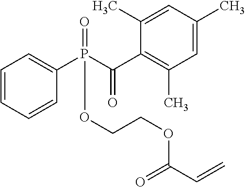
C1=C(C)C=C(C)C(C(P(C2=CC=CC=C2)(=O)OCCOC(C=C)=O)=O)=C1C
